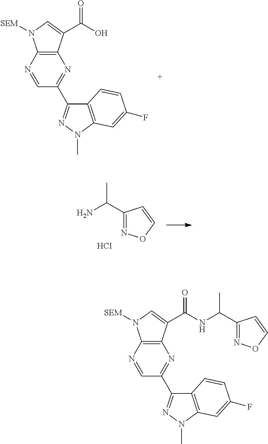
C(O)(=O)C1=CN([SEM])C2=C1N=C(C1=NN(C)C3=C1C=CC(F)=C3)C=N2.C(C1=NOC=C1)(C)N.Cl.C(C1=NOC=C1)(C)NC(=O)C1=CN([SEM])C2=C1N=C(C1=NN(C)C3=C1C=CC(F)=C3)C=N2
